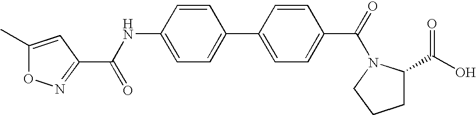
N(C1=CC=C(C2=CC=C(C(=O)N3C(C(O)=O)CCC3)C=C2)C=C1)C(=O)C1=NOC(C)=C1
